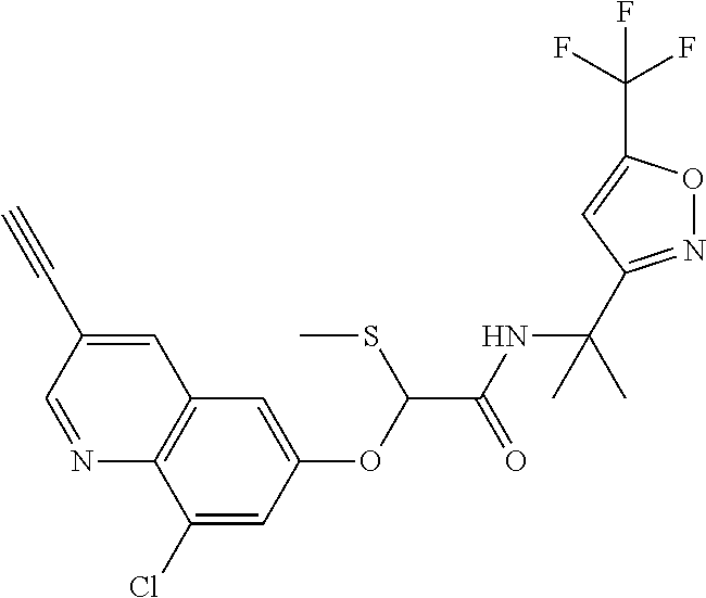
N1=CC(C#C)=CC2=C1C(Cl)=CC(OC(C(NC(C)(C)C1=NOC(C(F)(F)F)=C1)=O)SC)=C2
